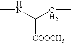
N(C(CC)[COOCH3])C
